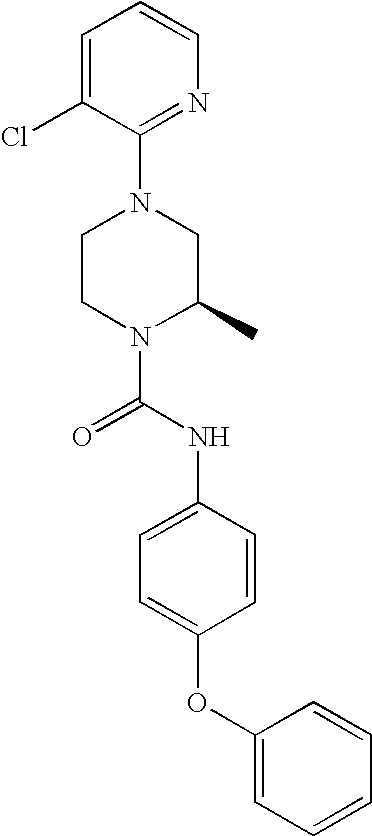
N1(C(NC2=CC=C(OC3=CC=CC=C3)C=C2)=O)C(C)CN(C2=NC=CC=C2Cl)CC1
